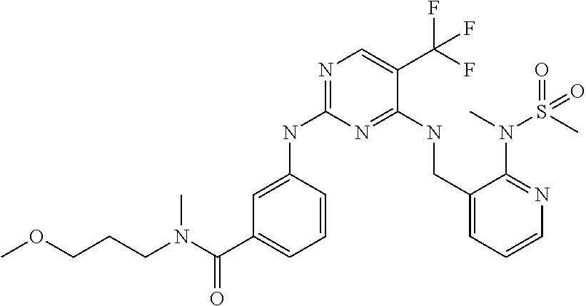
C1=CC(NC2=NC=C(C(F)(F)F)C(NCC3=CC=CN=C3N(S(C)(=O)=O)C)=N2)=CC(C(=O)N(CCCOC)C)=C1
